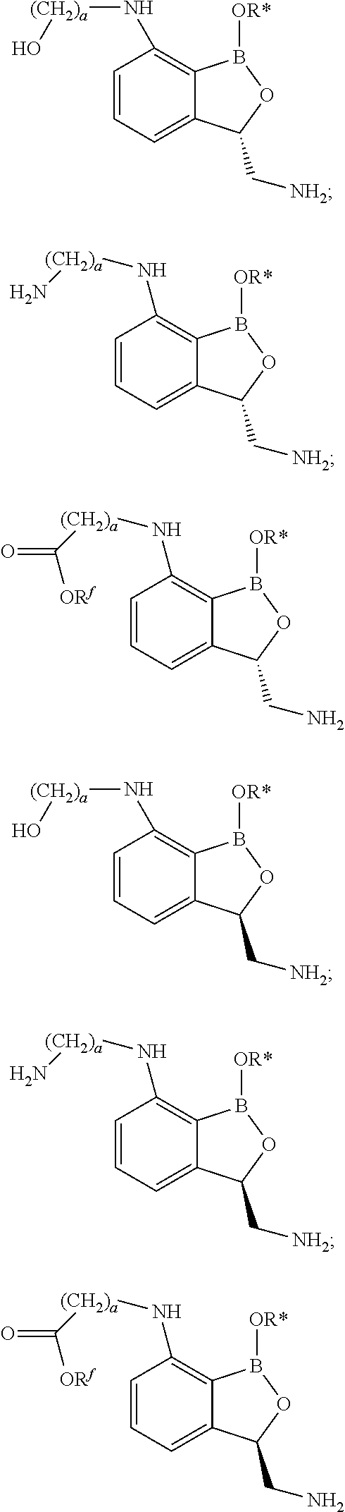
C1=CC=C2C(=C1N[(CH2)a]O)B([OR*])OC2C[NH2].C1=CC=C2C(=C1N[(CH2)a]C(=O)[ORf])B([OR*])OC2CN.C1=CC=C2C(=C1N[(CH2)a]N)B([OR*])OC2C[NH2].C1=CC=C2C(=C1N[(CH2)a]O)B([OR*])OC2C[NH2].C1=CC=C2C(=C1N[(CH2)a]C(=O)[ORf])B([OR*])OC2CN.C1=CC=C2C(=C1N[(CH2)a]N)B([OR*])OC2C[NH2]
